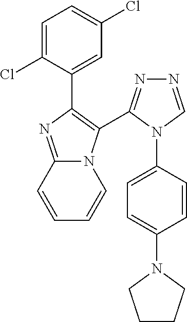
C1=C(Cl)C(C2=C(C3=NN=CN3C3=CC=C(N4CCCC4)C=C3)N3C(=N2)C=CC=C3)=CC(Cl)=C1
